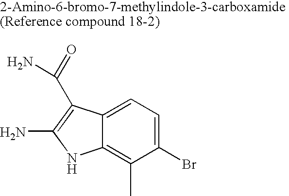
C12=CC=C(Br)C(C)=C1NC(N)=C2C(=O)N
